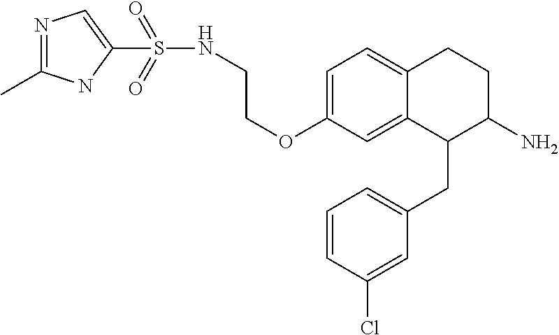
C1=C(OCCNS(=O)(=O)C2=CN=C(C)N2)C=C2C(=C1)CCC(N)C2CC1=CC=CC(Cl)=C1
